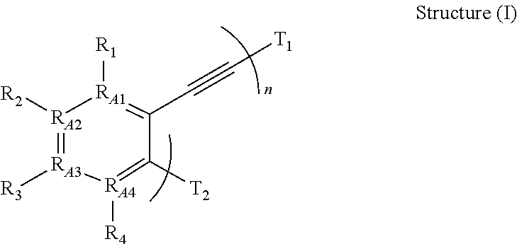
[RA2]1([R2])=[RA3]([R3])[RA4]([R4])=C([T2])C(C#C[T1])=[RA1]1[R1]
